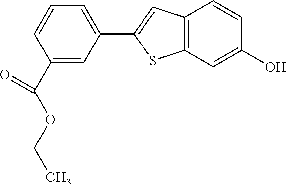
C12=C(C=C(O)C=C1)SC(C1=CC=CC(C(OCC)=O)=C1)=C2
